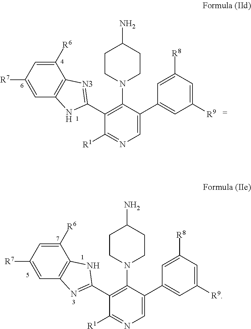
C1=C(C2=CC([R9])=CC([R8])=C2)C(N2CCC(N)CC2)=C(C2=NC3=C(N2)C([R6])=CC([R7])=C3)C([R1])=N1.C1=C(C2=CC([R9])=CC([R8])=C2)C(N2CCC(N)CC2)=C(C2=[N3]C3=C(N2)C=C([R7])C=C3[R6])C([R1])=N1
